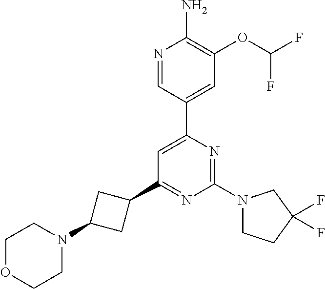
C1(C2CC(N3CCOCC3)C2)=NC(N2CCC(F)(F)C2)=NC(C2=CC(OC(F)F)=C(N)N=C2)=C1
